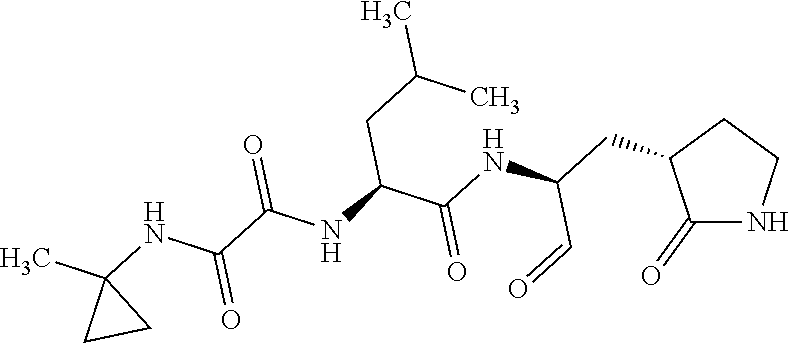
C1(=O)NCCC1CC(NC(C(NC(C(NC1(C)CC1)=O)=O)CC(C)C)=O)C=O
